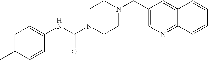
C1=C(C)C=CC(NC(N2CCN(CC3=CN=C4C(=C3)C=CC=C4)CC2)=O)=C1
